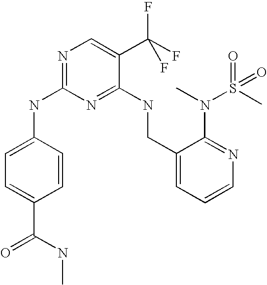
C1(CNC2=NC(NC3=CC=C(C(NC)=O)C=C3)=NC=C2C(F)(F)F)=CC=CN=C1N(C)S(C)(=O)=O
